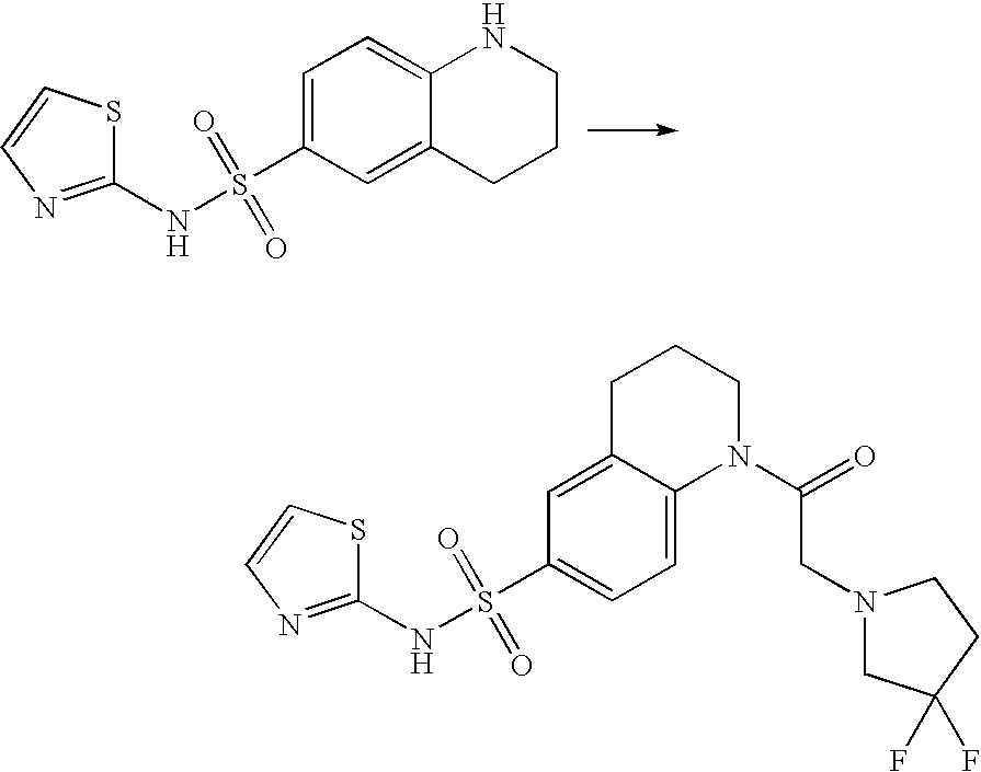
C1(NS(C2=CC=C3C(=C2)CCCN3)(=O)=O)=NC=CS1.C1(NS(C2=CC=C3C(=C2)CCCN3C(=O)CN2CC(F)(F)CC2)(=O)=O)=NC=CS1
